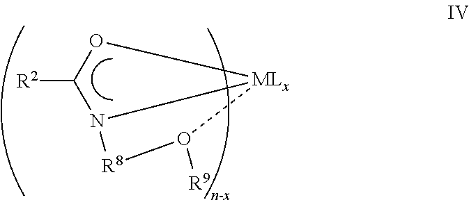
[R2]C1O[MLx]2N1[R8]O2[R9]
